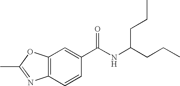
C12=C(C=CC(C(NC(CCC)CCC)=O)=C1)N=C(C)O2
